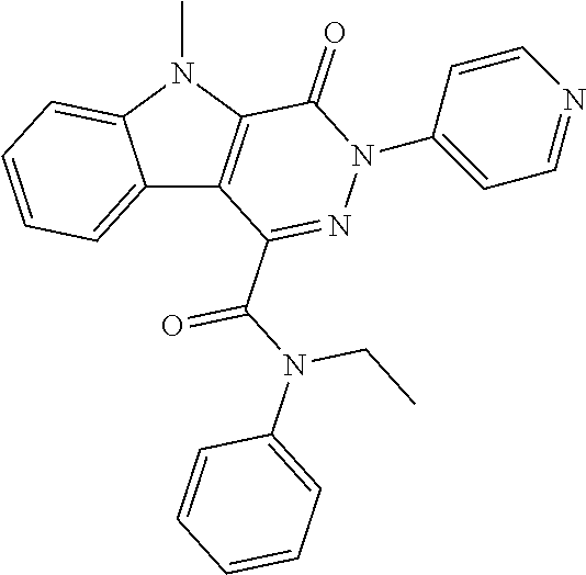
C12=CC=CC=C1N(C)C1=C2C(C(N(C2=CC=CC=C2)CC)=O)=NN(C2=CC=NC=C2)C1=O
